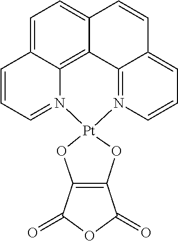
C1=C2C3=C4C(=C1)C=CC1=CC=CN(=C41)[Pt]1(N3=CC=C2)OC2=C(O1)C(=O)OC2=O
